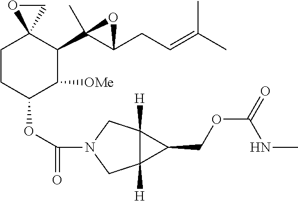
C1CC(OC(=O)N2CC3([H])C([H])(C2)C3COC(=O)NC)C([OMe])C(C2(C)C(CC=C(C)C)O2)C12CO2
